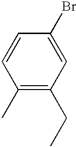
C1=CC(C)=C(CC)C=C1Br
